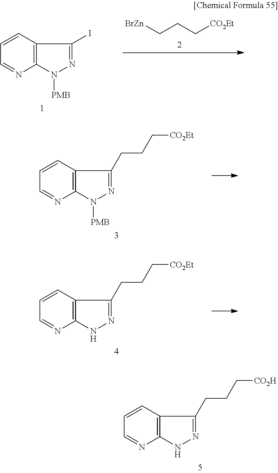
C12=C(N([PMB])N=C1I)N=CC=C2.[BrZn]CCC[CO2Et].C12=C(N([PMB])N=C1CCC[CO2Et])N=CC=C2.C12=C(NN=C1CCC[CO2Et])N=CC=C2.C12=C(NN=C1CCC[CO2H])N=CC=C2
